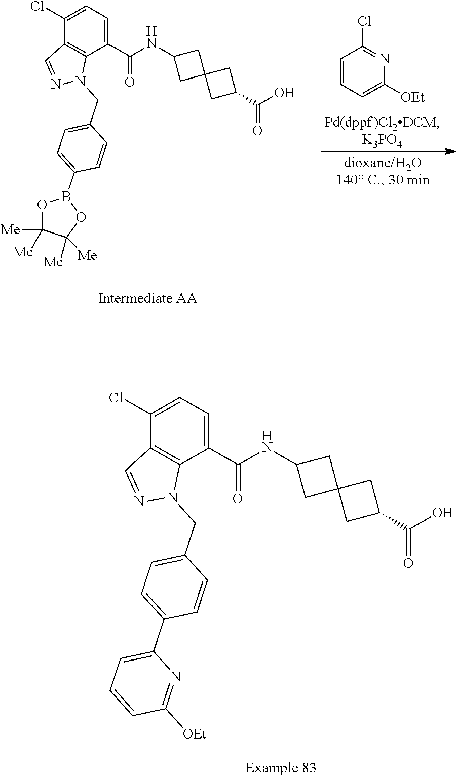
C1=C(Cl)C2=C(C(C(NC3CC4(C3)CC(C(O)=O)C4)=O)=C1)N(CC1=CC=C(C3=CC=CC([OEt])=N3)C=C1)N=C2.C1=C(Cl)C2=C(C(C(NC3CC4(C3)CC(C(O)=O)C4)=O)=C1)N(CC1=CC=C(B3OC([Me])([Me])C([Me])([Me])O3)C=C1)N=C2.C1=CC=C([OEt])N=C1Cl
